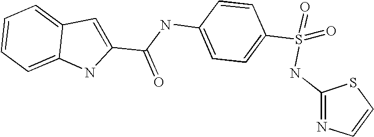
C1(C(NC2=CC=C(S(NC3=NC=CS3)(=O)=O)C=C2)=O)=CC2=CC=CC=C2N1
